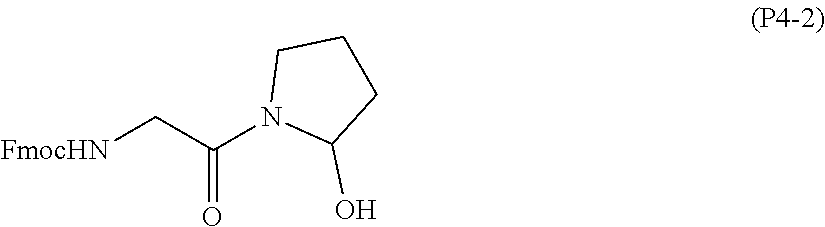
[FmocHN]CC(N1C(O)CCC1)=O
